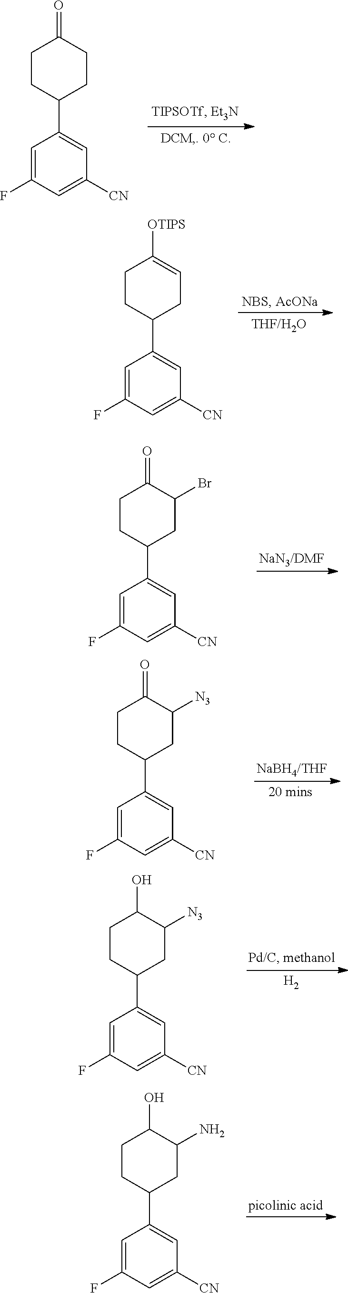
C1=C(F)C=C([CN])C=C1C1CCC(=O)CC1.C1=C(F)C=C([CN])C=C1C1CC=C([OTIPS])CC1.C1=C(F)C=C([CN])C=C1C1CC(Br)C(=O)CC1.C1=C(F)C=C([CN])C=C1C1CC([N3])C(=O)CC1.[H2].C1=C(F)C=C([CN])C=C1C1CC([N3])C(O)CC1.C1=C(F)C=C([CN])C=C1C1CC(N)C(O)CC1
